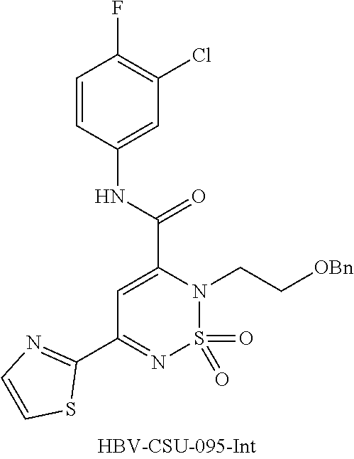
C1=CC(NC(=O)C2=CC(C3=NC=CS3)=NS(=O)(=O)N2CC[OBn])=CC(Cl)=C1F
